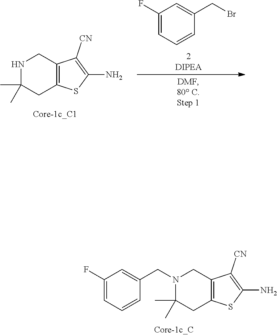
N1(CC2=CC(F)=CC=C2)C(C)(C)CC2=C(C1)C([CN])=C(N)S2.C1(F)=CC=CC(CBr)=C1.N1C(C)(C)CC2=C(C1)C([CN])=C(N)S2
